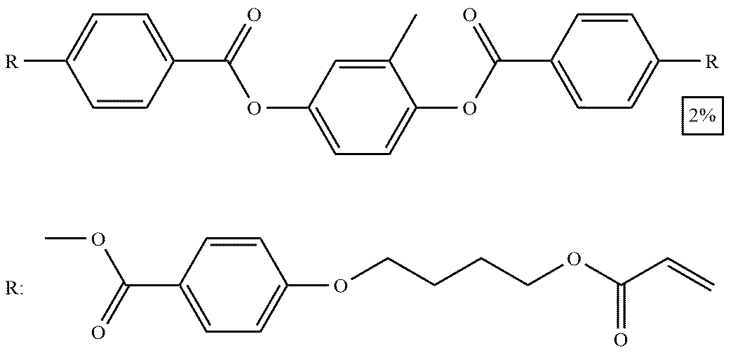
[R]C1=CC=C(C(OC2=CC=C(OC(C3=CC=C([R])C=C3)=O)C(C)=C2)=O)C=C1.[R:].COC(C1=CC=C(OCCCCOC(C=C)=O)C=C1)=O
